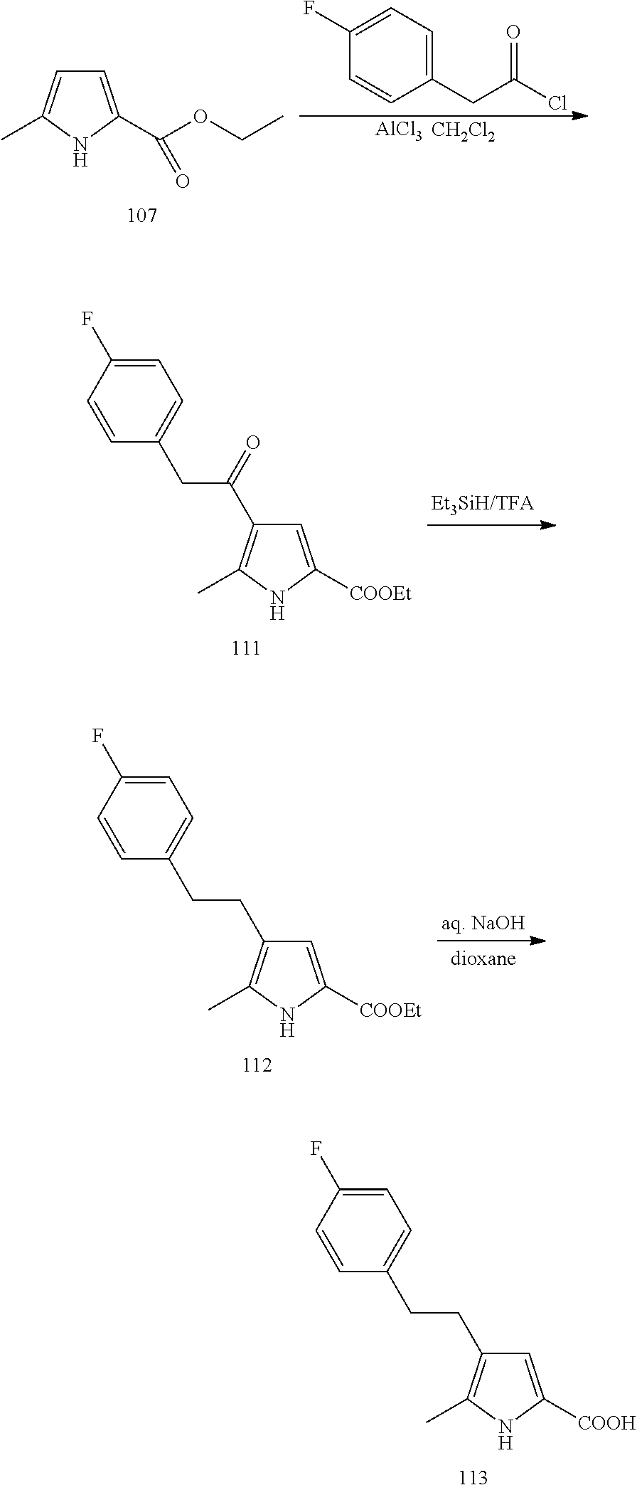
C1=C(F)C=CC(CCC2=C(C)NC([COOH])=C2)=C1.[AlCl3].[CH2Cl2].C1(F)=CC=C(CC(Cl)=O)C=C1.C1=C(C(OCC)=O)NC(C)=C1.C1=C(F)C=CC(CC(=O)C2=C(C)NC([COOEt])=C2)=C1.C1=C(F)C=CC(CCC2=C(C)NC([COOEt])=C2)=C1
